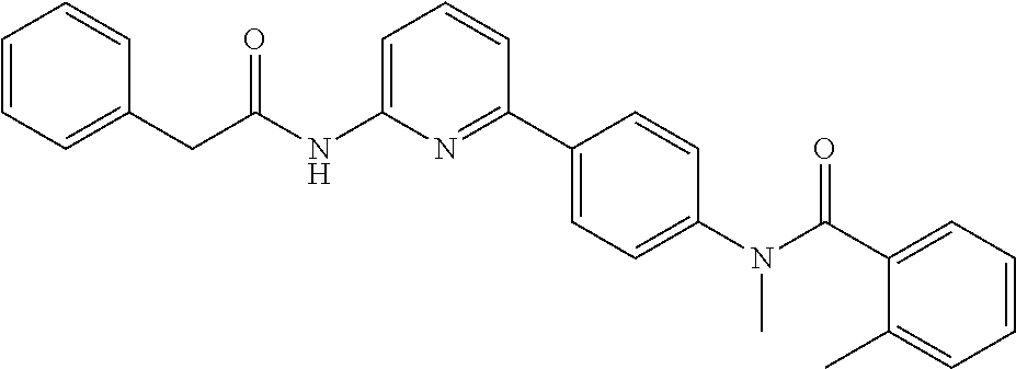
C1=CC=C(CC(NC2=CC=CC(C3=CC=C(N(C(C4=CC=CC=C4C)=O)C)C=C3)=N2)=O)C=C1
